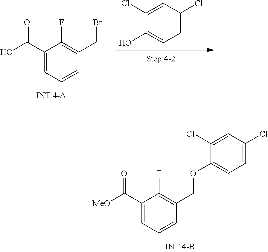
C1(C([MeO])=O)=CC=CC(COC2=CC=C(Cl)C=C2Cl)=C1F.OC1=CC=C(Cl)C=C1Cl.C1(C(O)=O)=CC=CC(CBr)=C1F
